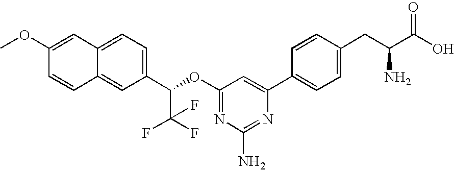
N1=C(OC(C2=CC=C3C(=C2)C=CC(OC)=C3)C(F)(F)F)C=C(C2=CC=C(CC(C(O)=O)N)C=C2)N=C1N
